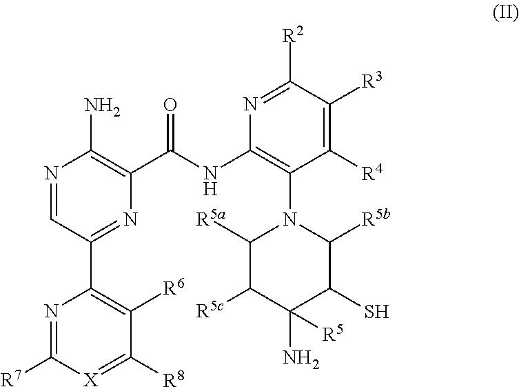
N1=CC(C2=C([R6])C([R8])=[X]C([R7])=N2)=NC(C(NC2=C(N3C([R5b])C(S)C(N)([R5])C([R5c])C3[R5a])C([R4])=C([R3])C([R2])=N2)=O)=C1N
